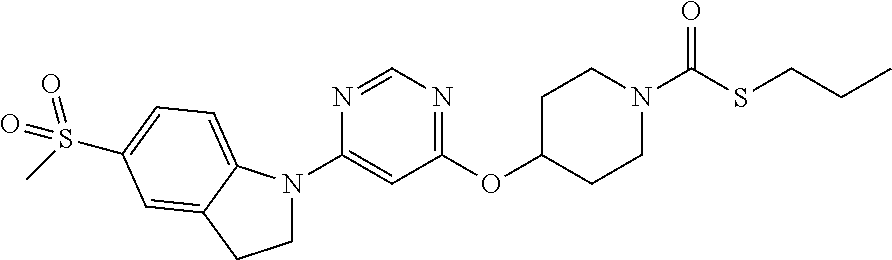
C1N(C2=CC(OC3CCN(C(=O)SCCC)CC3)=NC=N2)C2=CC=C(S(C)(=O)=O)C=C2C1
